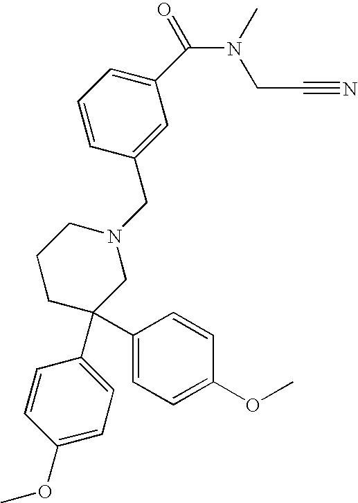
C1(C(N(C)CC#N)=O)=CC=CC(CN2CCCC(C3=CC=C(OC)C=C3)(C3=CC=C(OC)C=C3)C2)=C1
